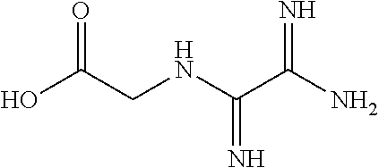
N(C(C(N)=N)=N)CC(O)=O
